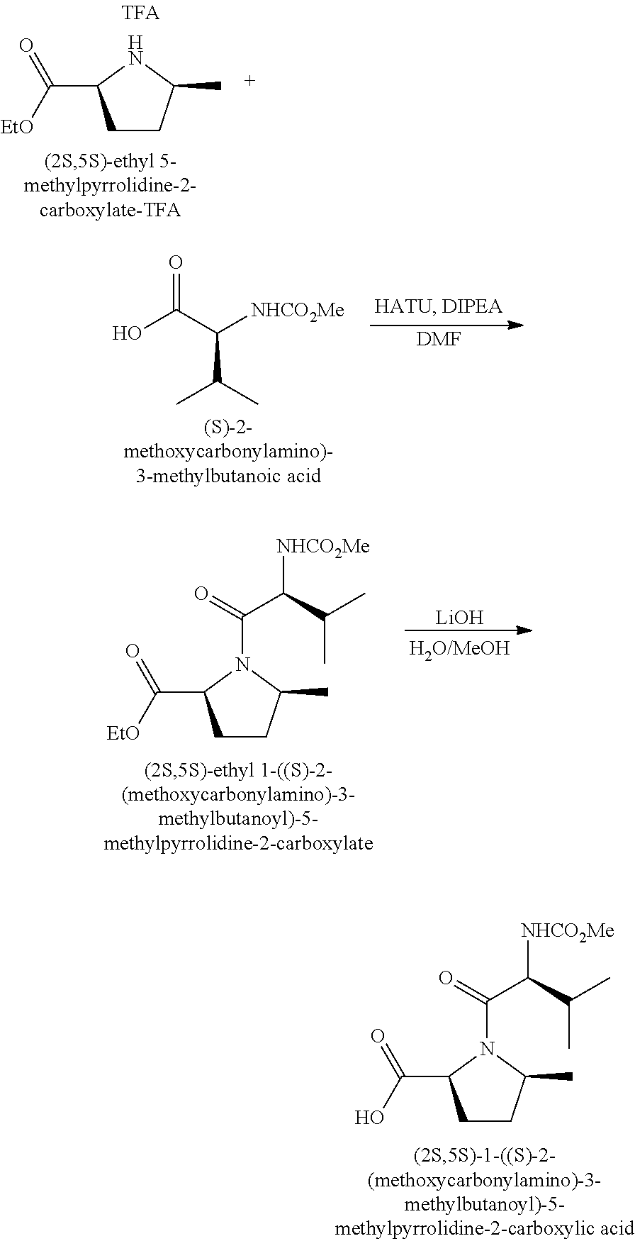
N1C(C([EtO])=O)CCC1C.[DMF].OC(C([NHCO2Me])C(C)C)=O.[LiOH].N1(C(=O)C(C(C)C)[NHCO2Me])C(C([EtO])=O)CCC1C.N1(C(=O)C(C(C)C)[NHCO2Me])C(C(O)=O)CCC1C
